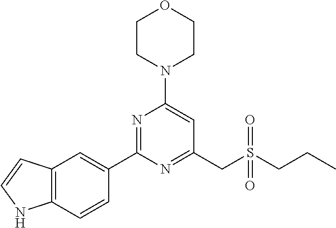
C1CN(C2=CC(CS(CCC)(=O)=O)=NC(C3=CC4=C(C=C3)NC=C4)=N2)CCO1
